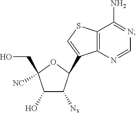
C1(O)C([N3])C(C2=CSC3=C2N=CN=C3N)OC1(CO)[NC]
